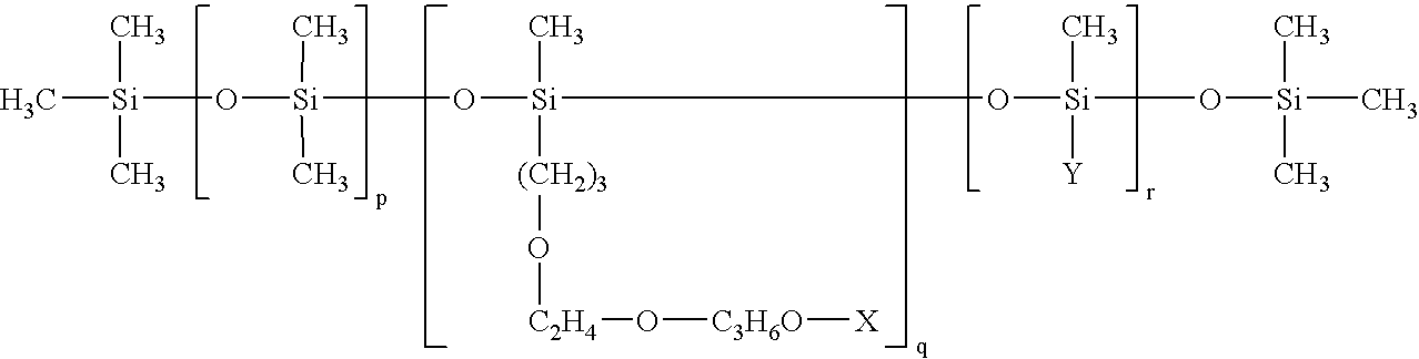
C[Si](C)(C)O[Si](O[Si](O[Si](O[Si](C)(C)C)(C)[Y])(C)[(CH2)3]O[C2H4]O[C3H6O][X])(C)C
